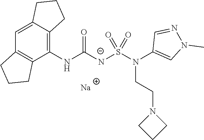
[Na].C12=CC3=C(C(NC([N-]S(N(C4=CN(C)N=C4)CCN4CCC4)(=O)=O)=O)=C1CCC2)CCC3
